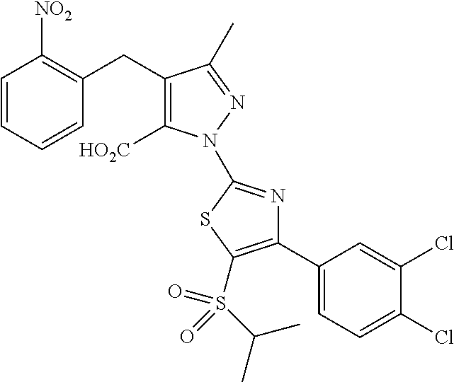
C(C1=C([NO2])C=CC=C1)C1=C([HO2C])N(C2=NC(C3=CC=C(Cl)C(Cl)=C3)=C(S(C(C)C)(=O)=O)S2)N=C1C
